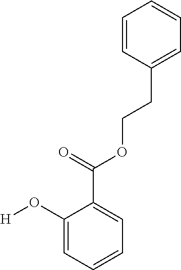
C1(O[H])=CC=CC=C1C(=O)OCCC1=CC=CC=C1
